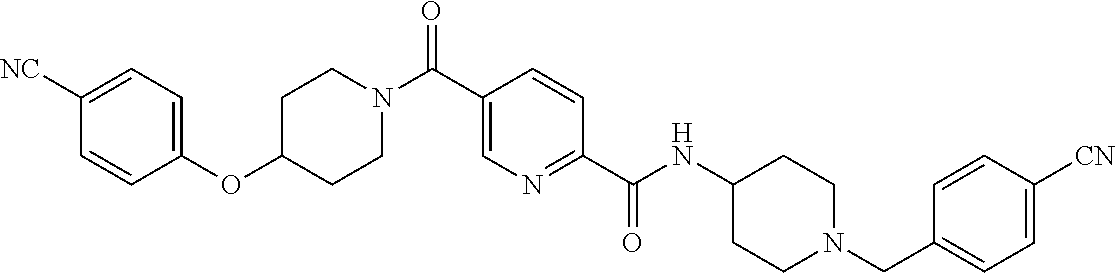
N(C(C1=NC=C(C(N2CCC(OC3=CC=C([CN])C=C3)CC2)=O)C=C1)=O)C1CCN(CC2=CC=C([CN])C=C2)CC1
